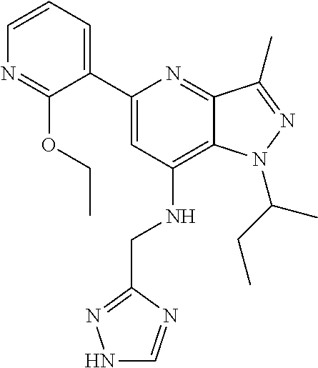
C1=CC=C(C2=CC(NCC3=NNC=N3)=C3C(=N2)C(C)=NN3C(CC)C)C(OCC)=N1
